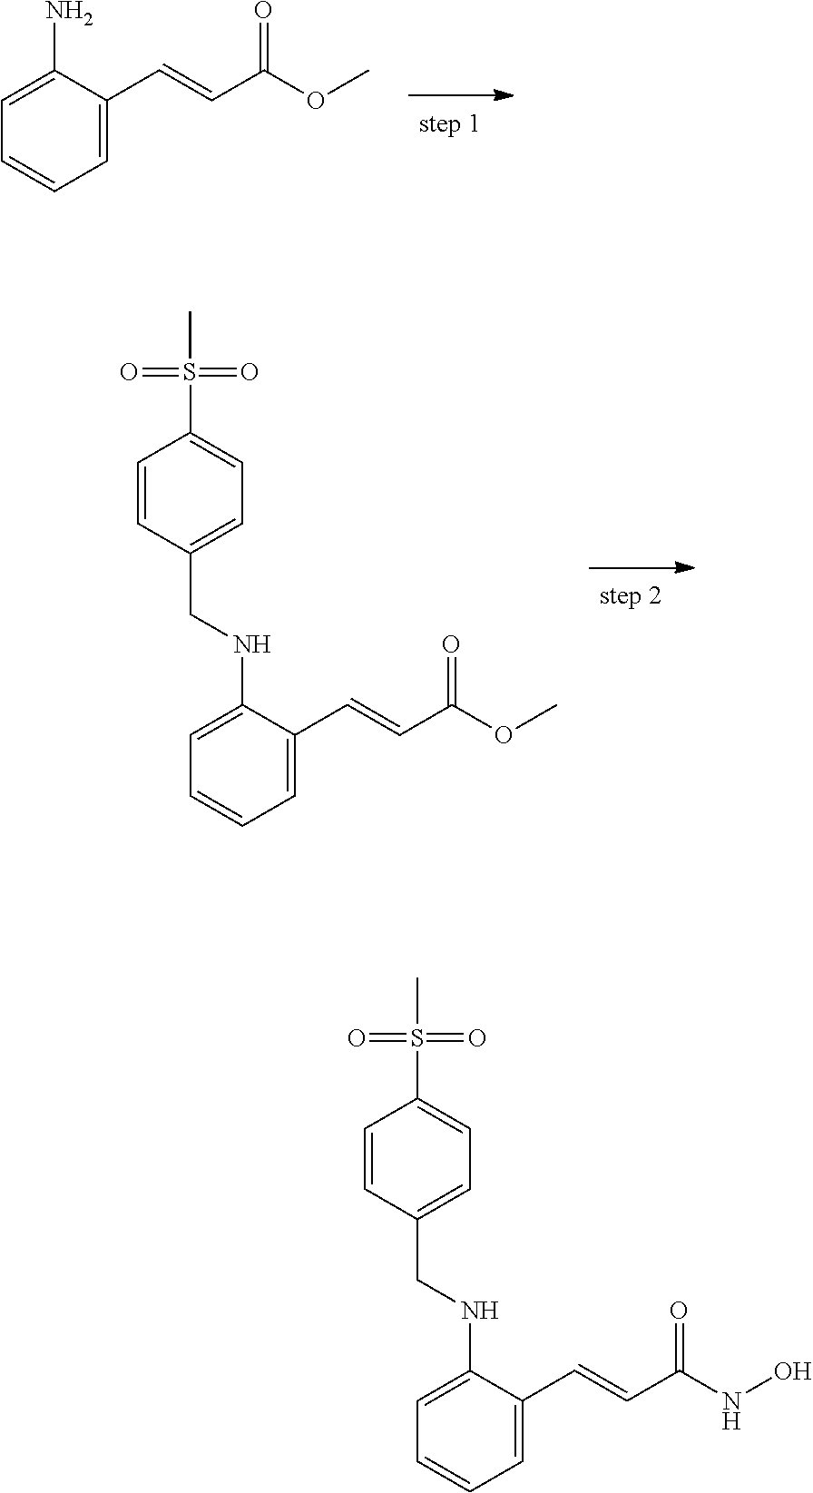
C1=C(C=CC(OC)=O)C(N)=CC=C1.C1=C(C=CC(OC)=O)C(NCC2=CC=C(S(C)(=O)=O)C=C2)=CC=C1.C1=C(C=CC(NO)=O)C(NCC2=CC=C(S(C)(=O)=O)C=C2)=CC=C1
